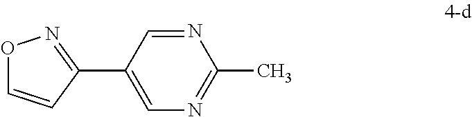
N1=CC(C2=NOC=C2)=CN=C1C
